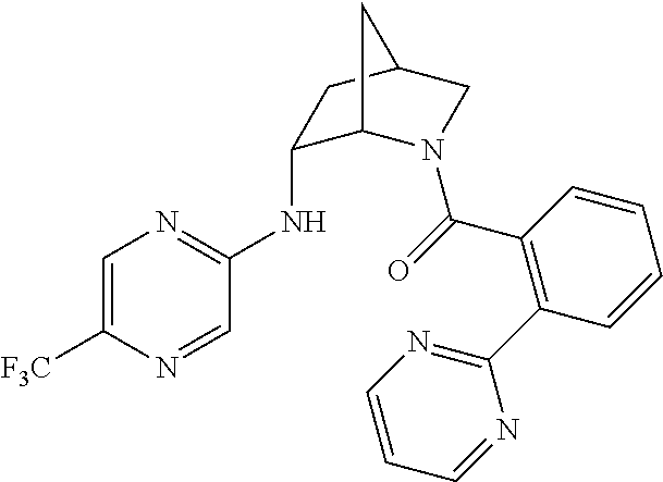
C1=C([F3C])N=CC(NC2C3N(C(=O)C4=C(C5=NC=CC=N5)C=CC=C4)CC(C2)C3)=N1
